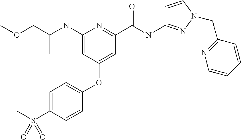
C(C)(COC)NC1=CC(OC2=CC=C(S(C)(=O)=O)C=C2)=CC(C(NC2=NN(CC3=NC=CC=C3)C=C2)=O)=N1
